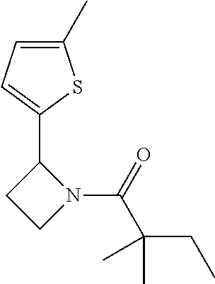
N1(C(C(CC)(C)C)=O)C(C2=CC=C(C)S2)CC1
